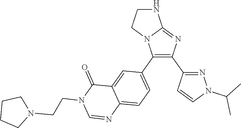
N1C2=NC(C3=NN(C(C)C)C=C3)=C(C3=CC=C4C(=C3)C(=O)N(CCN3CCCC3)C=N4)N2CC1
